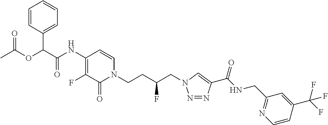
C1=CC(C(C(NC2=C(F)C(=O)N(CCC(CN3N=NC(C(NCC4=NC=CC(C(F)(F)F)=C4)=O)=C3)F)C=C2)=O)OC(=O)C)=CC=C1
